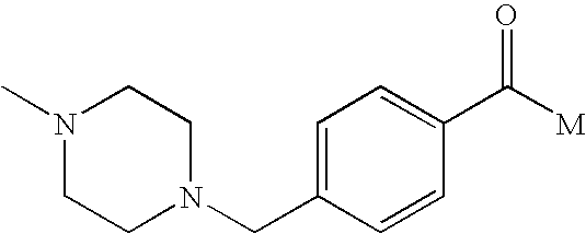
C1=C(CN2CCN(C)CC2)C=CC(C([M])=O)=C1
